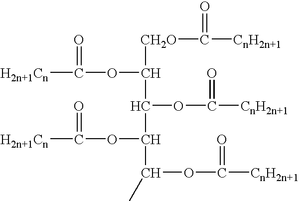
[CH2O](C(=O)[CnH2n+1])C(OC([H2n+1Cn])=O)C(OC([CnH2n+1])=O)C(OC([H2n+1Cn])=O)C(C)OC([CnH2n+1])=O
